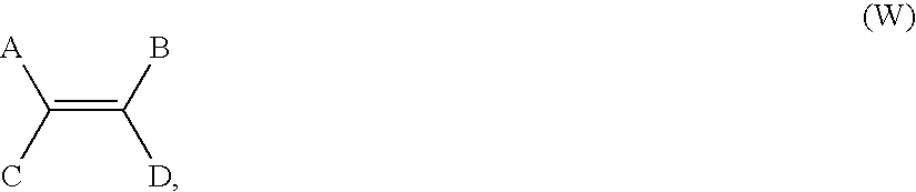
C(=C([D])B)([A])C
